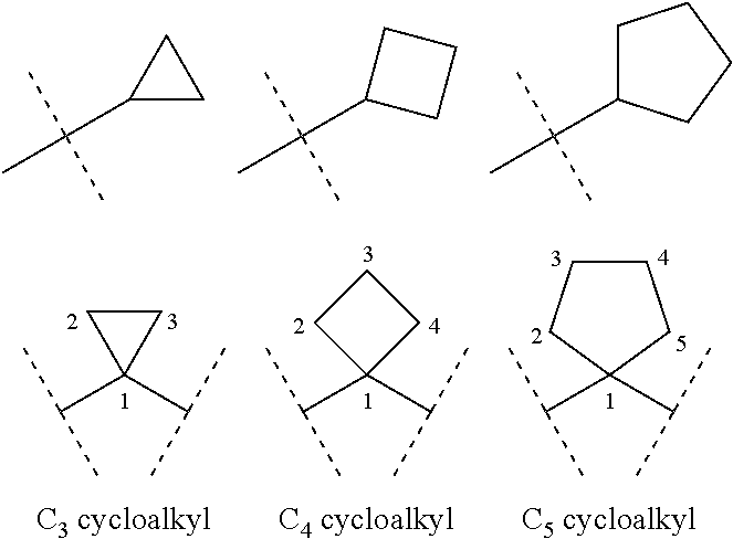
C1(C(C)(C)C)CC1.C1(C(C)(C)C)CCC1.C1(C(C)(C)C)CCCC1.C(C1(C(C)C)CC1)(C)C.C(C1(C(C)C)CCC1)(C)C.C(C1(C(C)C)CCCC1)(C)C
